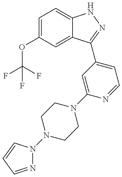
C1(OC(F)(F)F)=CC=C2C(=C1)C(C1=CC=NC(N3CCN(N4N=CC=C4)CC3)=C1)=NN2
